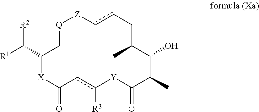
[Q]1[Z]ccCC(C)C([OH])C(C)C(=O)[Y]c([R3])cC(=O)[X]C(C([R2])[R1])C1
